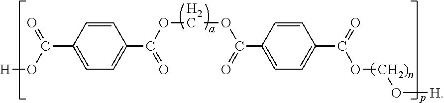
C1=CC(C(O[H])=O)=CC=C1C(OCOC(C1=CC=C(C(=O)O[CH2)n]O[H])C=C1)=O)=O
